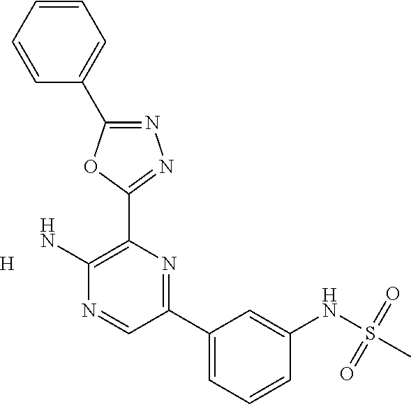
[H].N1=C(C2=CC=CC=C2)OC(C2=C(N)N=CC(C3=CC=CC(NS(C)(=O)=O)=C3)=N2)=N1
